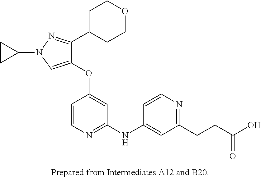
C1(OC2=CC(NC3=CC(CCC(O)=O)=NC=C3)=NC=C2)=CN(C2CC2)N=C1C1CCOCC1
